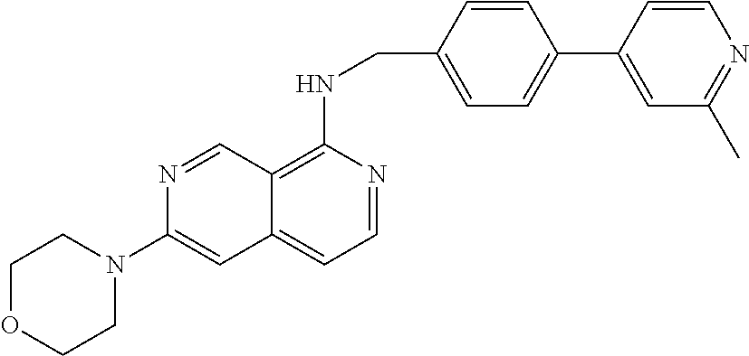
C12=C(NCC3=CC=C(C4=CC(C)=NC=C4)C=C3)N=CC=C1C=C(N1CCOCC1)N=C2
